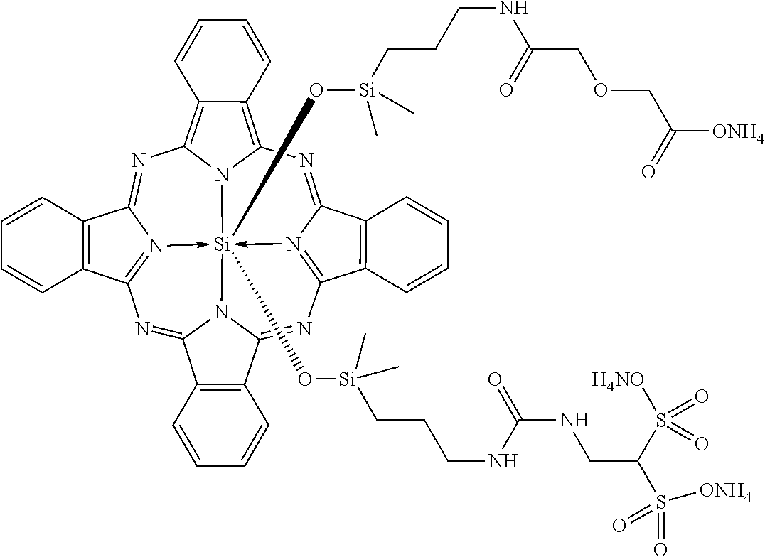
N1=C2N3->[Si]45(O[Si](CCCNC(NCC(S(=O)(=O)[ONH4])S(=O)([H4NO])=O)=O)(C)C)(O[Si](C)(CCCNC(=O)COCC([ONH4])=O)C)-N6=C(N=C7N4C(=NC=3C3=C2C=CC=C3)C2=C7C=CC=C2)C2=C(C6=NC3=C4C(=C1N35)C=CC=C4)C=CC=C2
